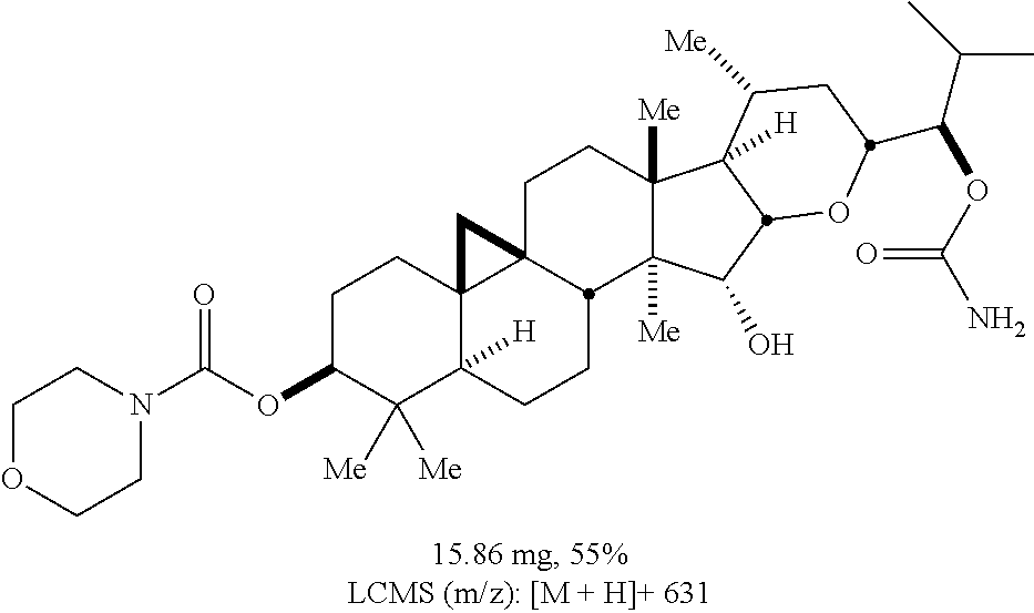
C1(OC(N2CCOCC2)=O)C([Me])([Me])C2([H])C3(CC1)C1(CCC4([Me])C([Me])(C(O)C5C4([H])C([Me])CC(C(C(C)C)OC(N)=O)O5)C1CC2)C3
